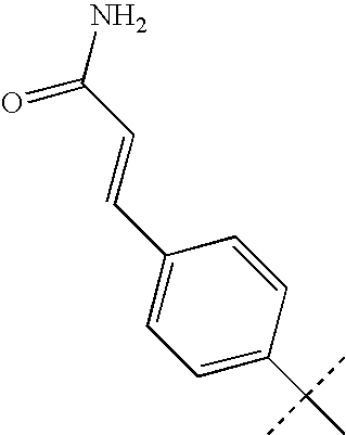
C1=C(C(C)(C)C)C=CC(C=CC(N)=O)=C1
